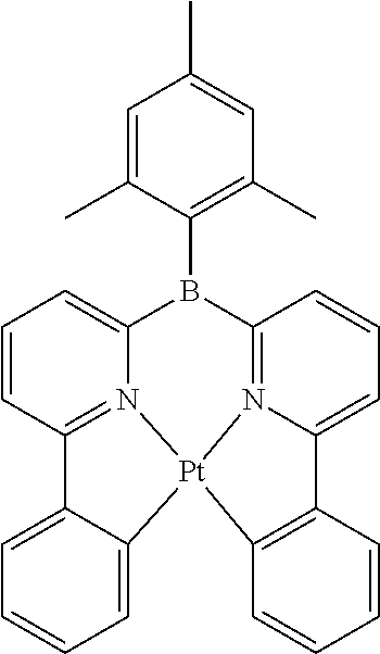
C1=CC2=N3C(=C1)B(C1=C(C)C=C(C)C=C1C)C1=N4C(=CC=C1)C1=C(C=CC=C1)[Pt]34C1=CC=CC=C21
